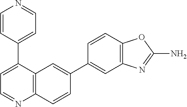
C1=CC(C2=CC=NC3=C2C=C(C2=CC4=C(C=C2)OC(N)=N4)C=C3)=CC=N1
